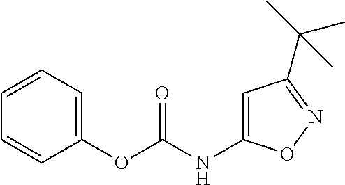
C1(OC(NC2=CC(C(C)(C)C)=NO2)=O)=CC=CC=C1
